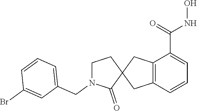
C12=C(C=CC=C1C(=O)NO)CC1(C2)CCN(CC2=CC=CC(Br)=C2)C1=O
